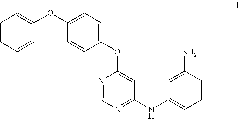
C1=CC=CC(OC2=CC=C(OC3=CC(NC4=CC=CC(N)=C4)=NC=N3)C=C2)=C1
